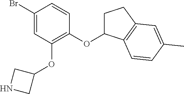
C1(Br)=CC(OC2CNC2)=C(OC2CCC3=C2C=CC(C)=C3)C=C1
